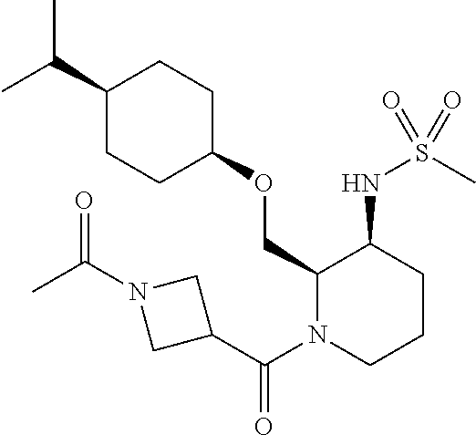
C(C1CCC(OCC2N(C(C3CN(C(C)=O)C3)=O)CCCC2NS(C)(=O)=O)CC1)(C)C
